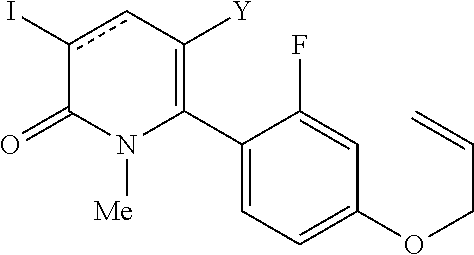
C1(C2=C([Y])cc(I)C(=O)N2[Me])=CC=C(OCC=C)C=C1F
